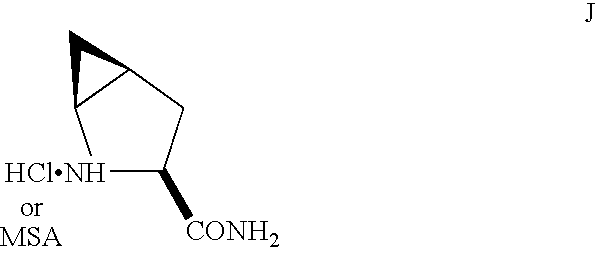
[HClNH]1C([CONH2])CC2C1C2
